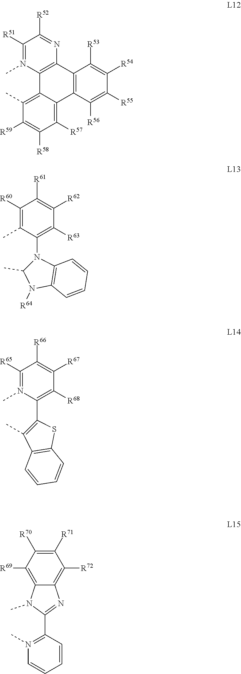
C1([R60])=C(C)C(N2C(C)N([R64])C3=C2C=CC=C3)=C([R63])C([R62])=C1[R61].C1([R51])=N(C)C2=C(N=C1[R52])C1=C(C3=C([R57])C([R58])=C([R59])C(C)=C23)C([R56])=C([R55])C([R54])=C1[R53].C1([R65])=N(C)C(C2=C(C)C3=C(S2)C=CC=C3)=C([R68])C([R67])=C1[R66].C1([R71])=C([R70])C([R69])=C2C(=C1[R72])N=C(C1=N(C)C=CC=C1)N2C
